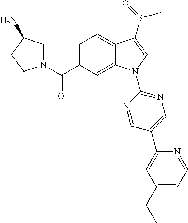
C(C1=CC=C2C(=C1)N(C1=NC=C(C3=CC(C(C)C)=CC=N3)C=N1)C=C2S(C)=O)(=O)N1CC(N)CC1
